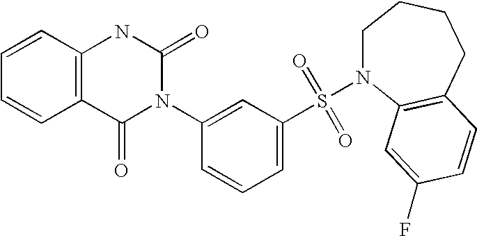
C1=CC2=C(C=C1)C(=O)N(C1=CC(S(=O)(=O)N3CCCCC4=C3C=C(F)C=C4)=CC=C1)C(=O)N2
